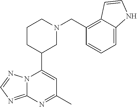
N12C(=NC=N1)N=C(C)C=C2C1CN(CC2=C3C(=CC=C2)NC=C3)CCC1
